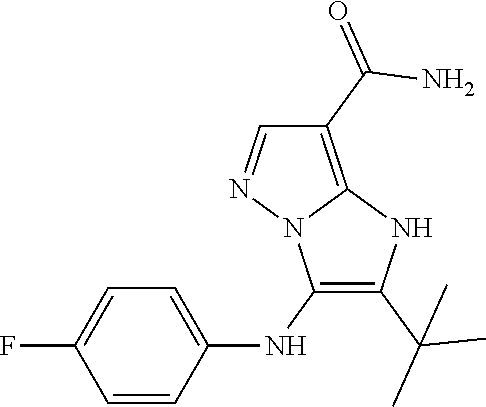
C1(NC2=CC=C(F)C=C2)=C(C(C)(C)C)NC2=C(C(=O)N)C=NN12
